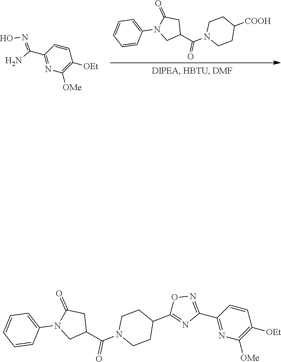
[COOH]C1CCN(C(C2CC(=O)N(C3=CC=CC=C3)C2)=O)CC1.ON=C(N)C1=NC([OMe])=C([OEt])C=C1.O1C(C2CCN(C(C3CC(=O)N(C4=CC=CC=C4)C3)=O)CC2)=NC(C2=NC([OMe])=C([OEt])C=C2)=N1
